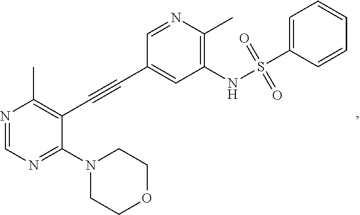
N1=CN=C(N2CCOCC2)C(C#CC2=CC(NS(C3=CC=CC=C3)(=O)=O)=C(C)N=C2)=C1C
